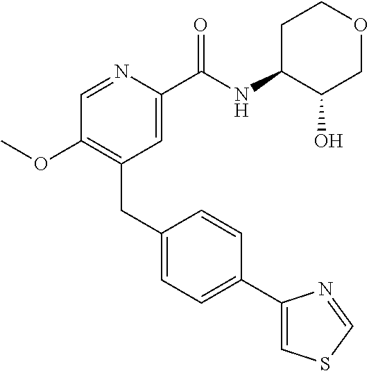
C1=NC(C(NC2C(O)COCC2)=O)=CC(CC2=CC=C(C3=CSC=N3)C=C2)=C1OC
